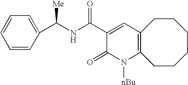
C12=C(CCCCCC1)N([nBu])C(=O)C(C(NC(C1=CC=CC=C1)[Me])=O)=C2
